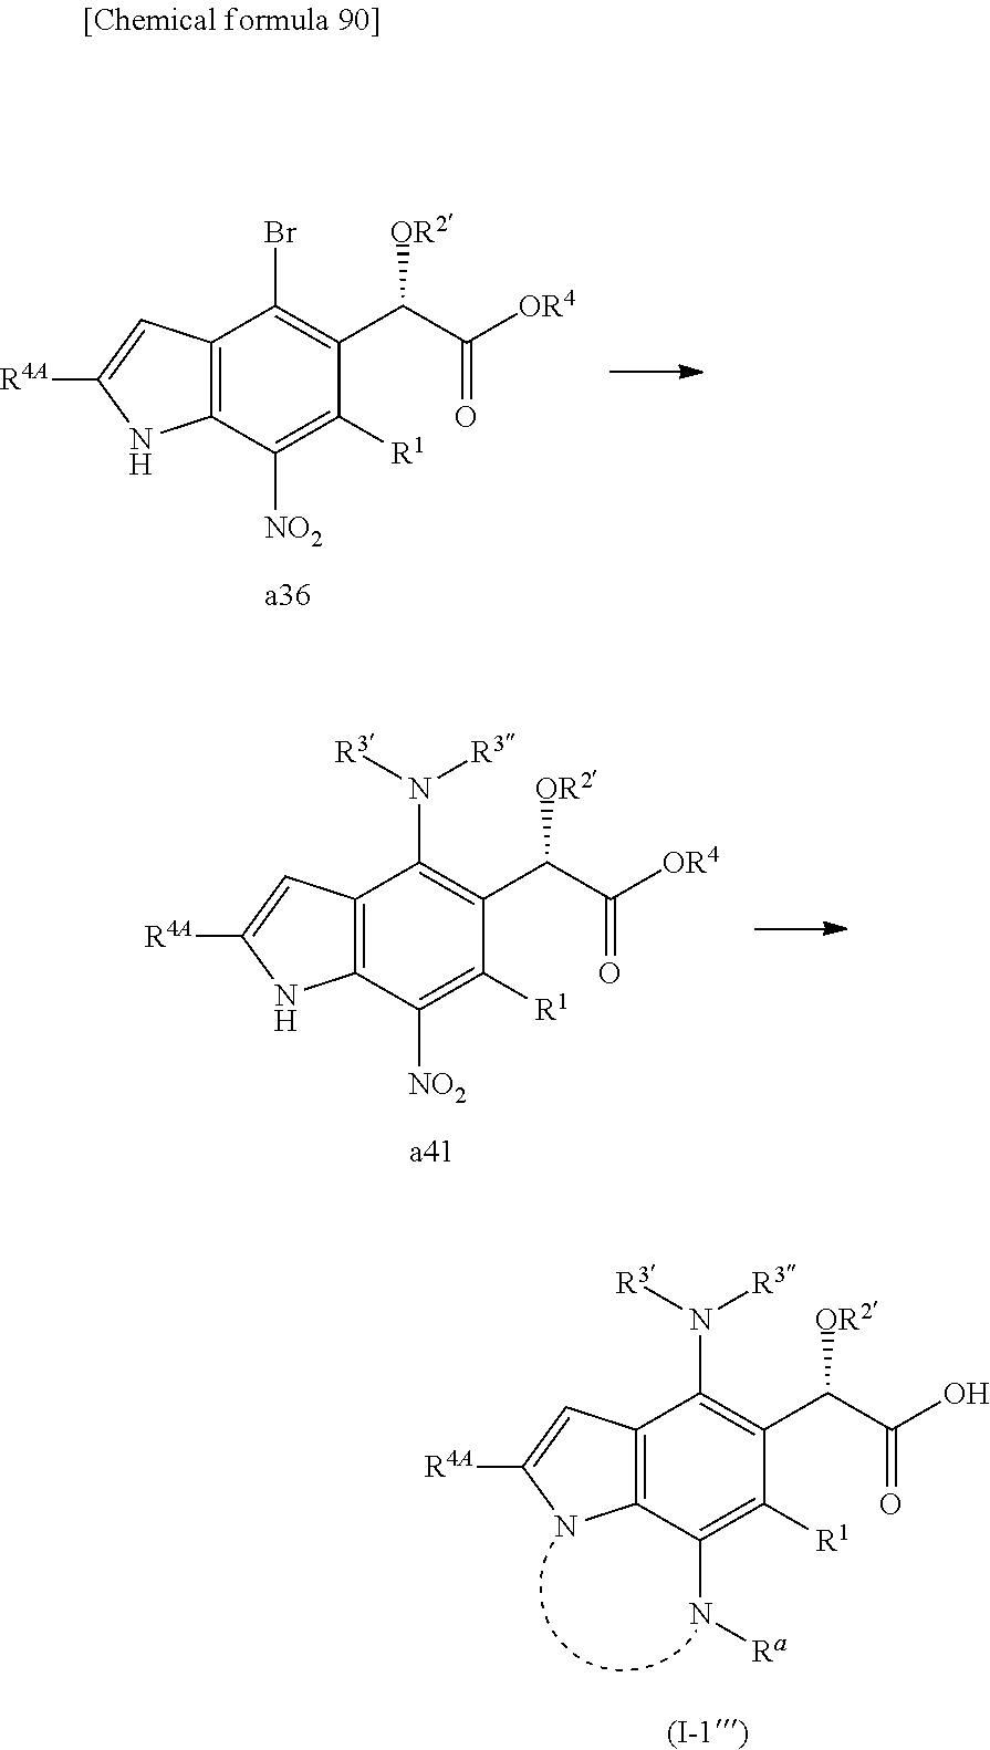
C12=C(C([NO2])=C([R1])C(C(C([OR4])=O)[OR2])=C1Br)NC([R4A])=C2.C12=C(C([NO2])=C([R1])C(C(C([OR4])=O)[OR2])=C1N([R3])[R3])NC([R4A])=C2.C12=C(C(N[Ra])=C([R1])C(C(C([OH])=O)[OR2])=C1N([R3])[R3])NC([R4A])=C2
